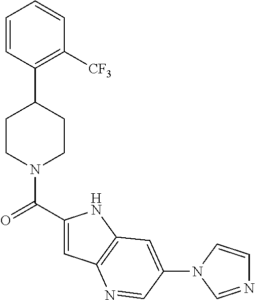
C1CN(C(=O)C2=CC3=C(N2)C=C(N2C=NC=C2)C=N3)CCC1C1=C([CF3])C=CC=C1
